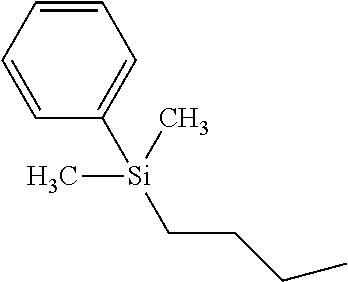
C([Si](C)(C)C1=CC=CC=C1)CCC
